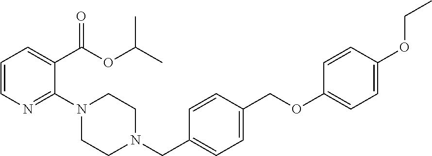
C1=CN=C(N2CCN(CC3=CC=C(COC4=CC=C(OCC)C=C4)C=C3)CC2)C(C(OC(C)C)=O)=C1
